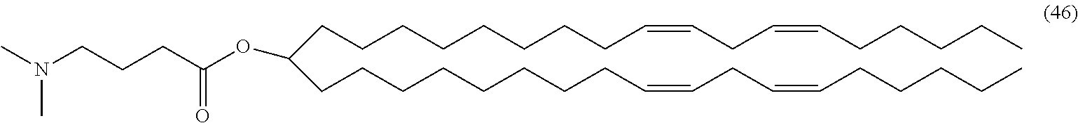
C(CCCCCCC=CCC=CCCCCC)CC(CCCCCCCCC=CCC=CCCCCC)OC(CCCN(C)C)=O
